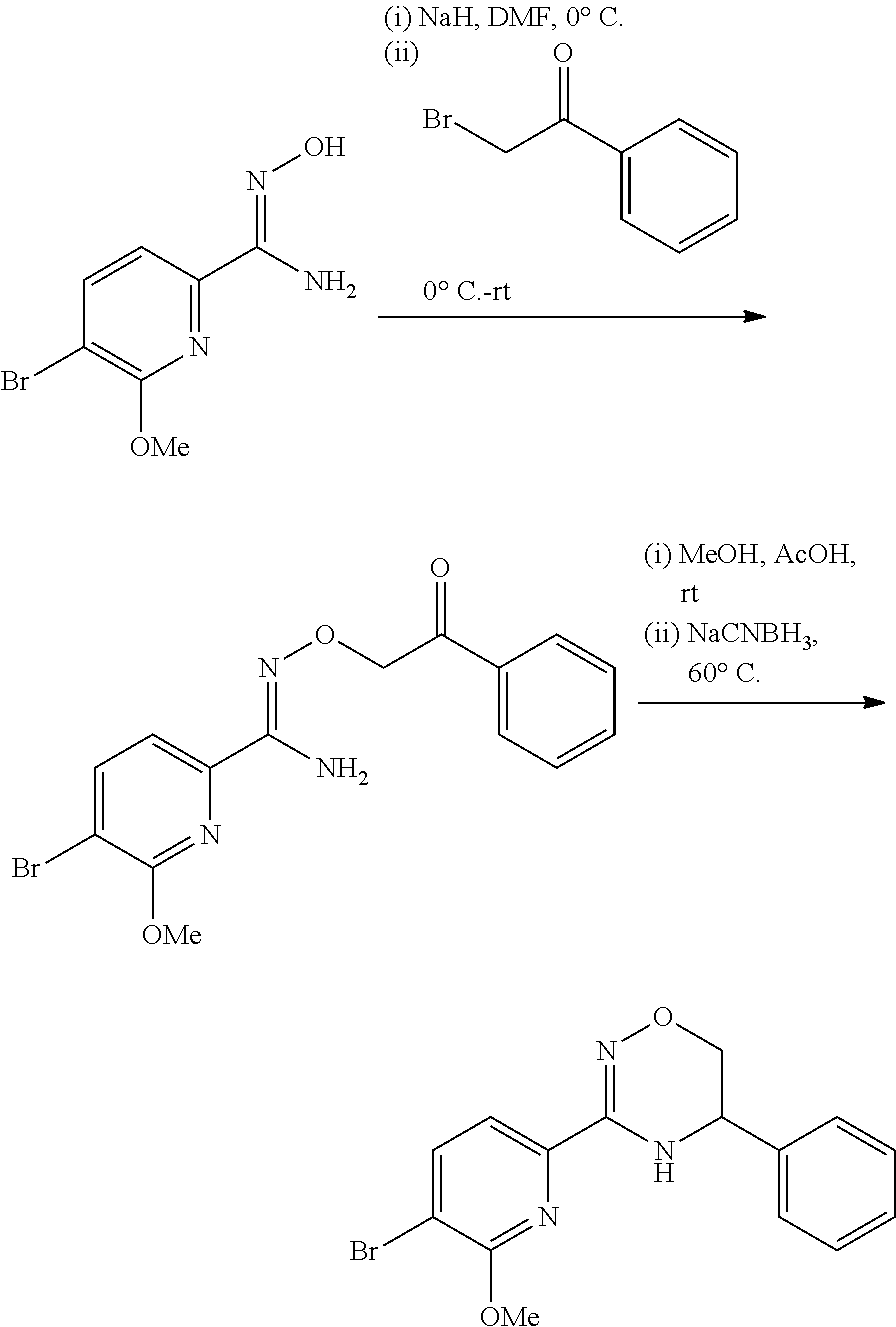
BrCC(C1=CC=CC=C1)=O.N1=C(C(N)=NO)C=CC(Br)=C1[OMe].N1=C([OMe])C(Br)=CC=C1C(N)=NOCC(=O)C1=CC=CC=C1.N1=C([OMe])C(Br)=CC=C1C1=NOCC(C2=CC=CC=C2)N1
